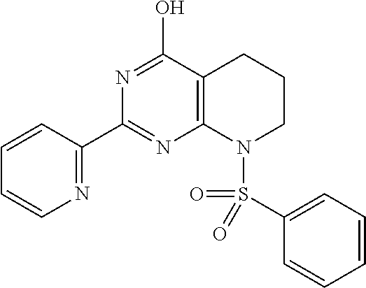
C1=CC(C2=NC3=C(C(O)=N2)CCCN3S(C2=CC=CC=C2)(=O)=O)=NC=C1
